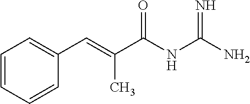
C1=CC=CC(C=C(C(NC(N)=N)=O)C)=C1
